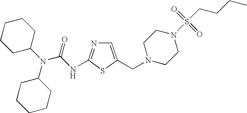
C1=C(CN2CCN(S(CCCC)(=O)=O)CC2)SC(NC(N(C2CCCCC2)C2CCCCC2)=O)=N1
